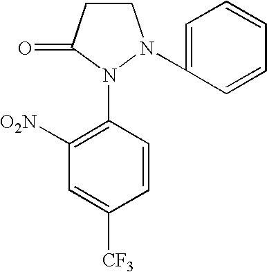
C1CC(=O)N(C2=C([O2N])C=C([CF3])C=C2)N1C1=CC=CC=C1
